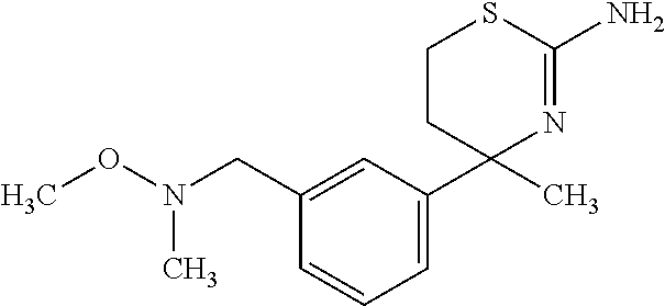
C1=CC=C(C2(C)N=C(N)SCC2)C=C1CN(OC)C
